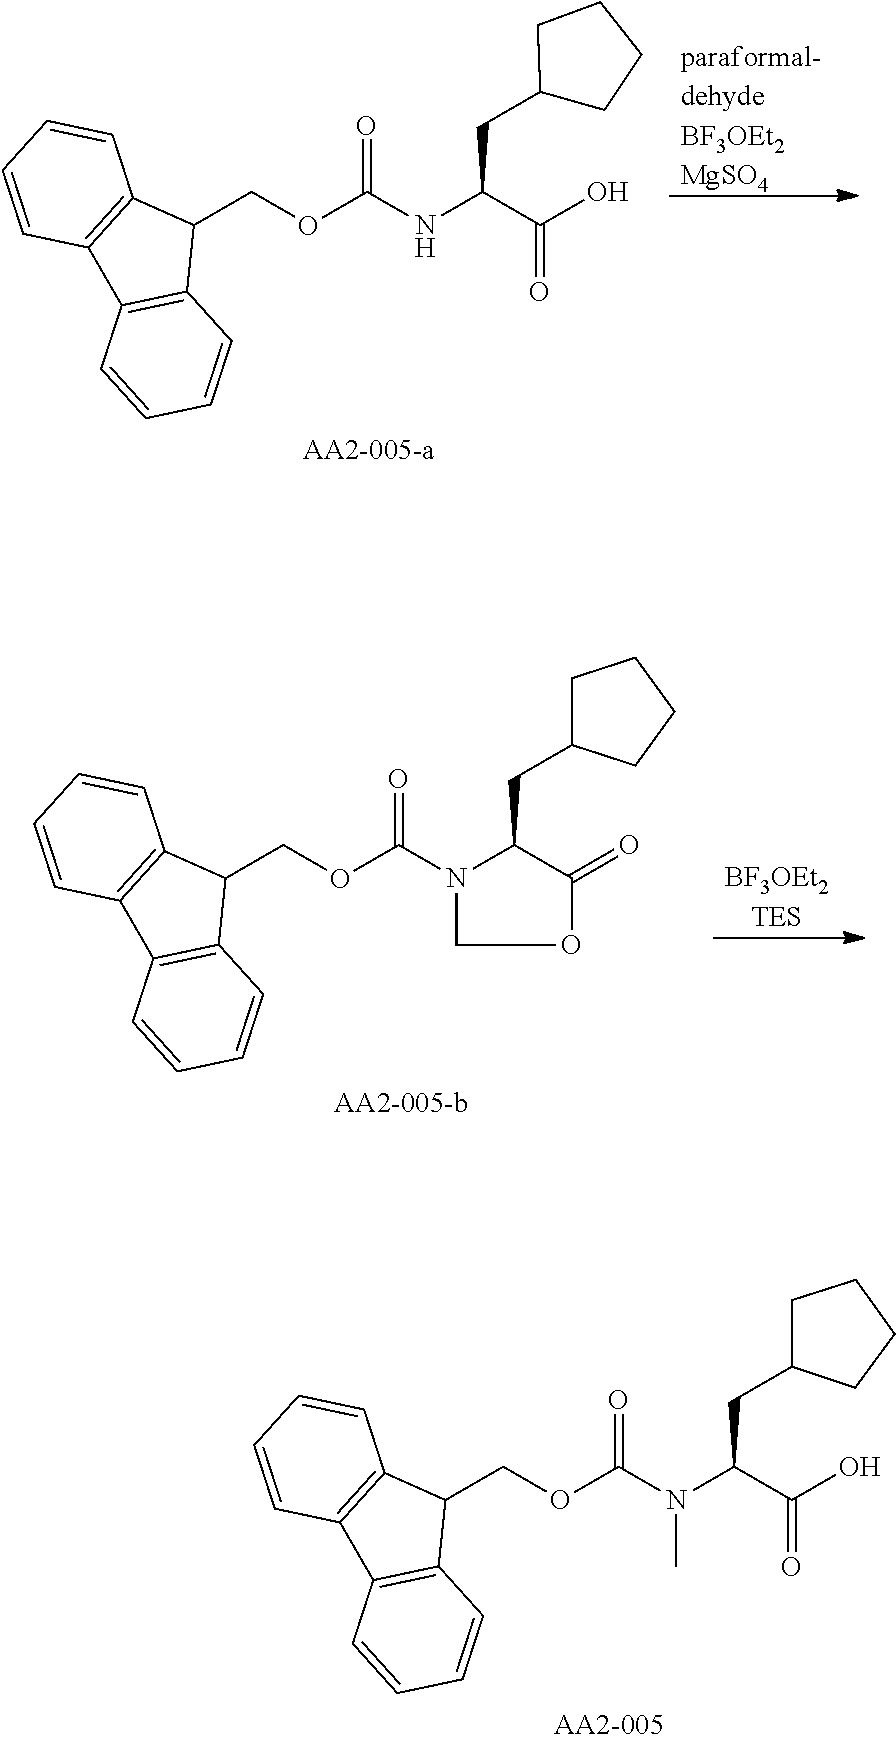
C1(COC(NC(C(=O)O)CC2CCCC2)=O)C2=C(C3=C1C=CC=C3)C=CC=C2.C1(COC(N2C(CC3CCCC3)C(=O)OC2)=O)C2=C(C3=C1C=CC=C3)C=CC=C2.C1(COC(N(C(C(O)=O)CC2CCCC2)C)=O)C2=C(C3=C1C=CC=C3)C=CC=C2
